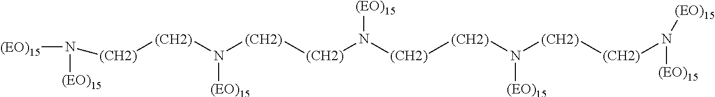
[(EO)15]N([(CH2)][(CH2)]N([(CH2)][(CH2)]N([(CH2)][(CH2)]N([(CH2)][(CH2)]N([(EO)15])[(EO)15])[(EO)15])[(EO)15])[(EO)15])[(EO)15]
